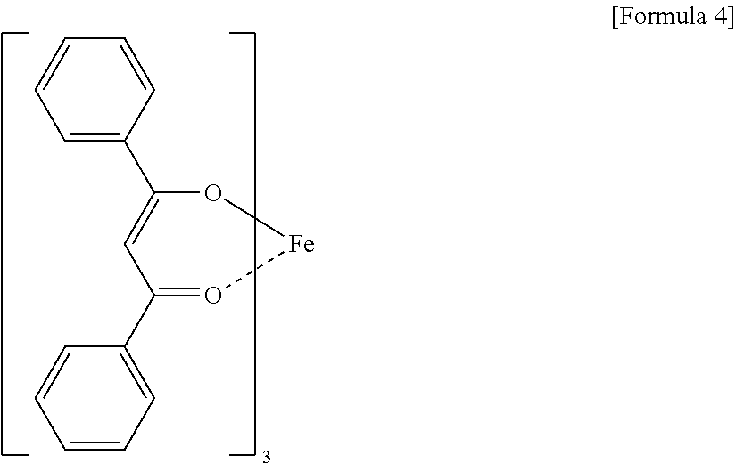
C1=C(C2=CC(C3=CC=CC=C3)=O[Fe]O2)C=CC=C1
